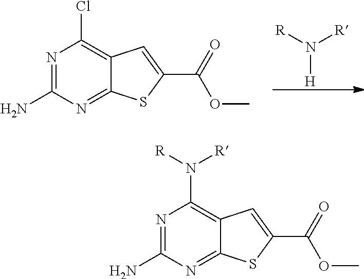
N([H])([R])[R].N1=C(N)N=C2C(=C1Cl)C=C(C(=O)OC)S2.N1=C(N)N=C2C(=C1N([R])[R])C=C(C(=O)OC)S2
